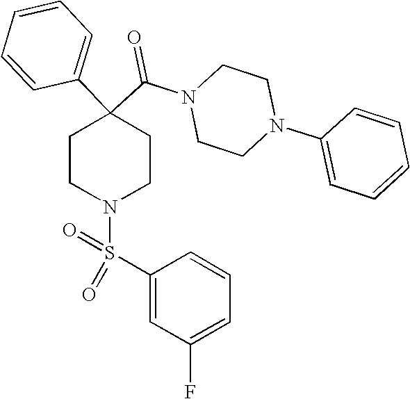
N1(C(C2(C3=CC=CC=C3)CCN(S(=O)(C3=CC(F)=CC=C3)=O)CC2)=O)CCN(C2=CC=CC=C2)CC1
